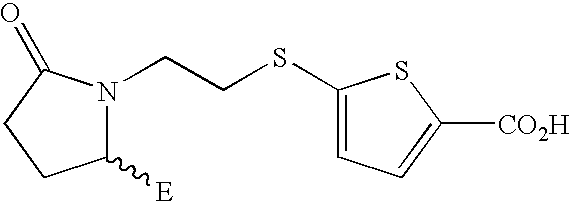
N1(CCSC2=CC=C([CO2H])S2)C([E])CCC1=O
